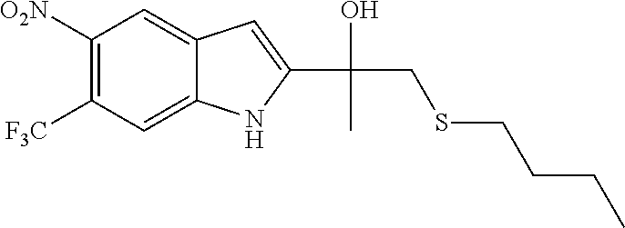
C1([O2N])=C([F3C])C=C2C(=C1)C=C(C(CSCCCC)(O)C)N2
